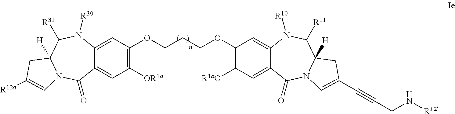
C1([OR1a])=C(OCCCOC2=C([R1aO])C=C3C(=C2)N([R10])C([R11])C2([H])N(C3=O)C=C(C#CCN[RL2])C2)C=C2C(=C1)C(=O)N1C([H])(C([R31])N2[R30])CC([R12a])=C1
